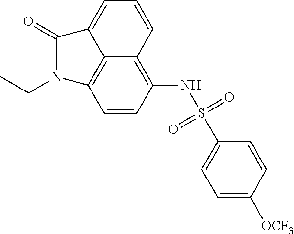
C1=C([OCF3])C=CC(S(NC2=C3C4=C(C=C2)N(CC)C(=O)C4=CC=C3)(=O)=O)=C1
